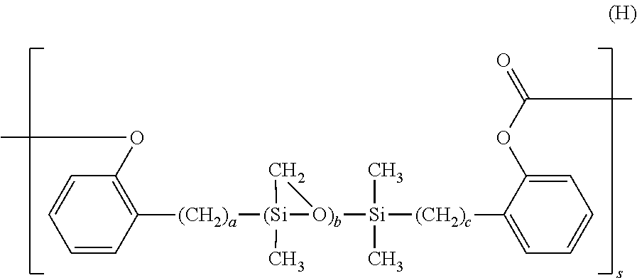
C1=CC([(CH2)a][(Si]2(C)[O)b]([Si](C)(C)[(CH2)c]C3=CC=CC=C3OC(=O)C)C2)=C(OC)C=C1
